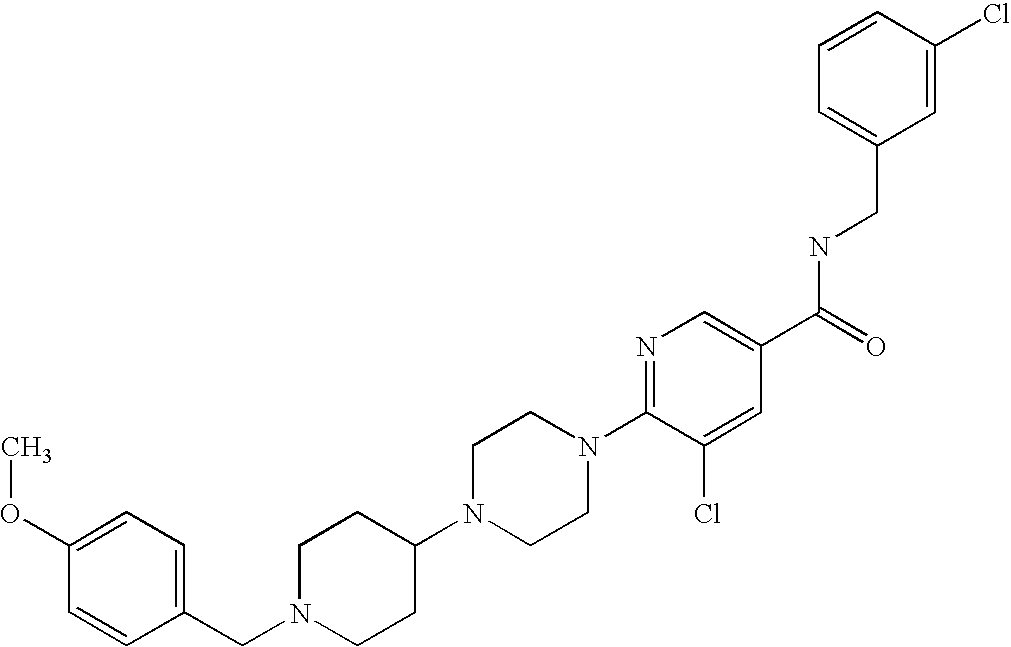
C(N1CCC(N2CCN(C3=NC=C(C(=O)NCC4=CC=CC(Cl)=C4)C=C3Cl)CC2)CC1)C1=CC=C(OC)C=C1
